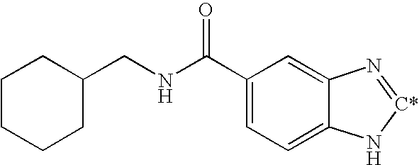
C1(C(NCC2CCCCC2)=O)=CC=C2C(=C1)N=[C*]N2
